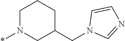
N1(*)CC(CN2C=NC=C2)CCC1
